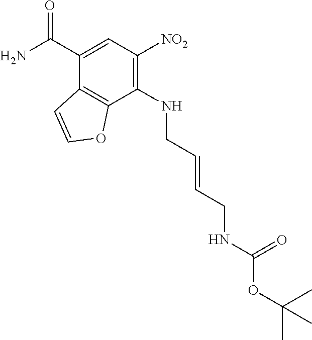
C1(C(N)=O)=CC([NO2])=C(NCC=CCNC(OC(C)(C)C)=O)C2=C1C=CO2
